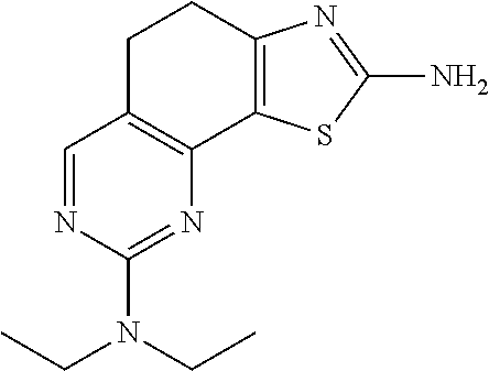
C1C2=C(C3=C(C1)N=C(N)S3)N=C(N(CC)CC)N=C2
